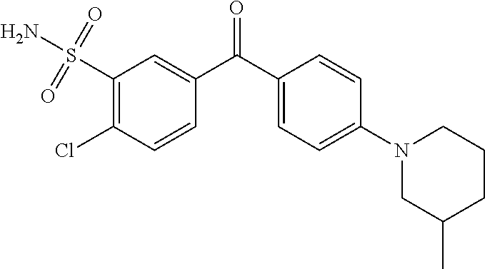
C1=C(C(C2=CC(S(N)(=O)=O)=C(Cl)C=C2)=O)C=CC(N2CC(C)CCC2)=C1
